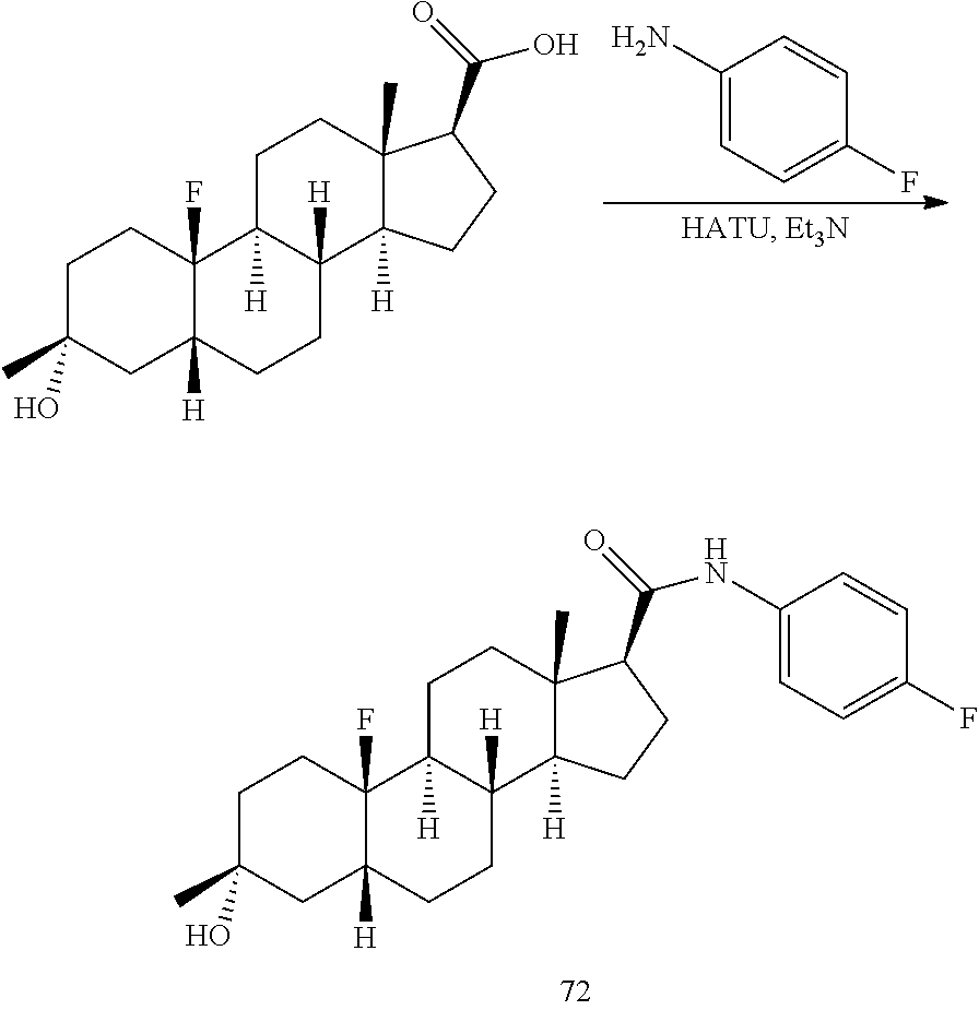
C1C(C)(O)CC2([H])C(F)(C1)C1([H])C([H])(CC2)C2([H])C(C)(CC1)C(C(NC1=CC=C(F)C=C1)=O)CC2.C1(N)=CC=C(F)C=C1.C1C(C)(O)CC2([H])C(F)(C1)C1([H])C([H])(CC2)C2([H])C(C)(CC1)C(C(O)=O)CC2
